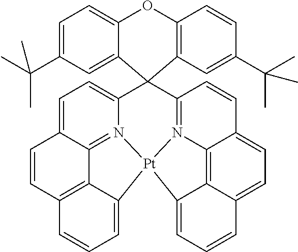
C1=C2C3=N4C(=C1)C1(C5=N6C7=C8C(=CC=CC8=CC=C7C=C5)[Pt]46C4=CC=CC(=C34)C=C2)C2=C(OC3=CC=C(C(C)(C)C)C=C13)C=CC(C(C)(C)C)=C2
